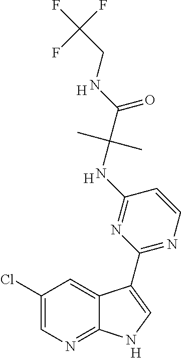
[H].C1=CN=C(C2=CNC3=NC=C(Cl)C=C32)N=C1NC(C(NCC(F)(F)F)=O)(C)C.[H].[H]
